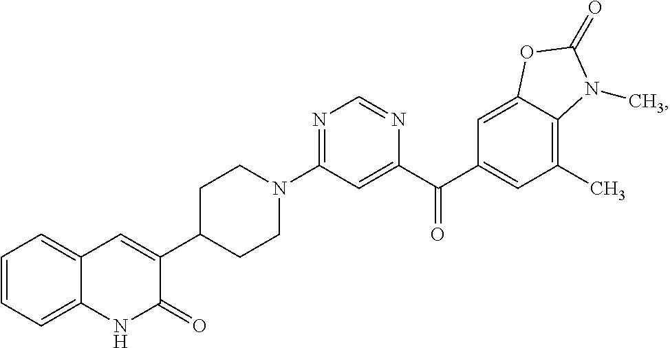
N1=C(N2CCC(C3=CC4=CC=CC=C4NC3=O)CC2)C=C(C(C2=CC(C)=C3C(=C2)OC(=O)N3C)=O)N=C1
